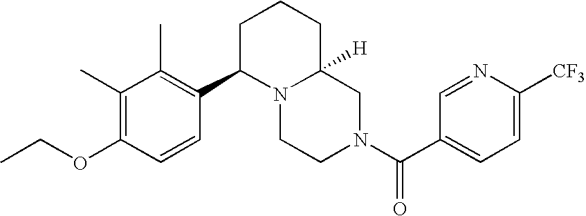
C1=C([CF3])N=CC(C(N2CC3([H])N(CC2)C(C2=C(C)C(C)=C(OCC)C=C2)CCC3)=O)=C1
